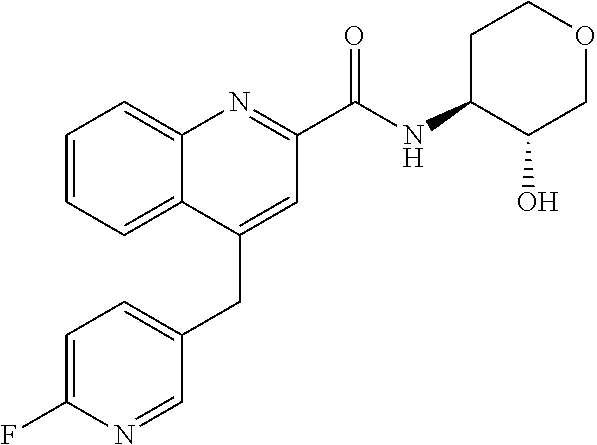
C1=C(F)N=CC(CC2=CC(C(NC3C(O)COCC3)=O)=NC3=CC=CC=C23)=C1
